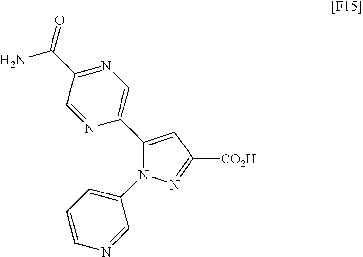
C1(C2=CN=C(C(N)=O)C=N2)=CC([CO2H])=NN1C1=CC=CN=C1
